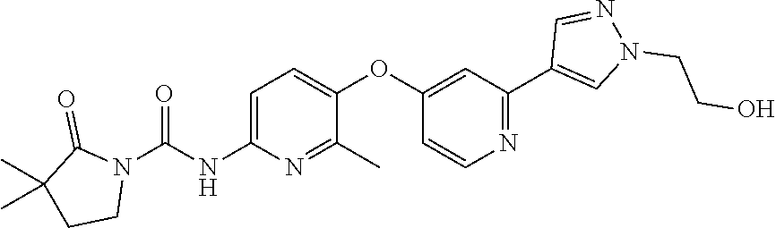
C1=C(NC(N2C(=O)C(C)(C)CC2)=O)N=C(C)C(OC2=CC(C3=CN(CCO)N=C3)=NC=C2)=C1
